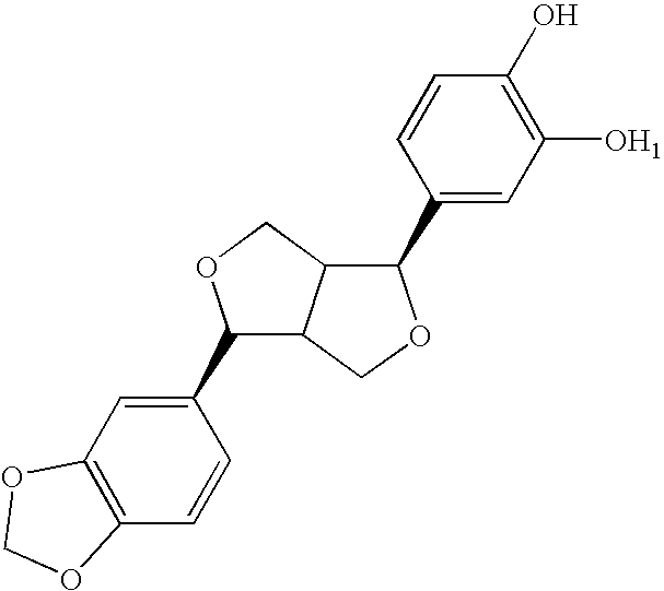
C1(C2C3C(CO2)C(C2=CC(O)=C(O)C=C2)OC3)=CC2=C(C=C1)OCO2
